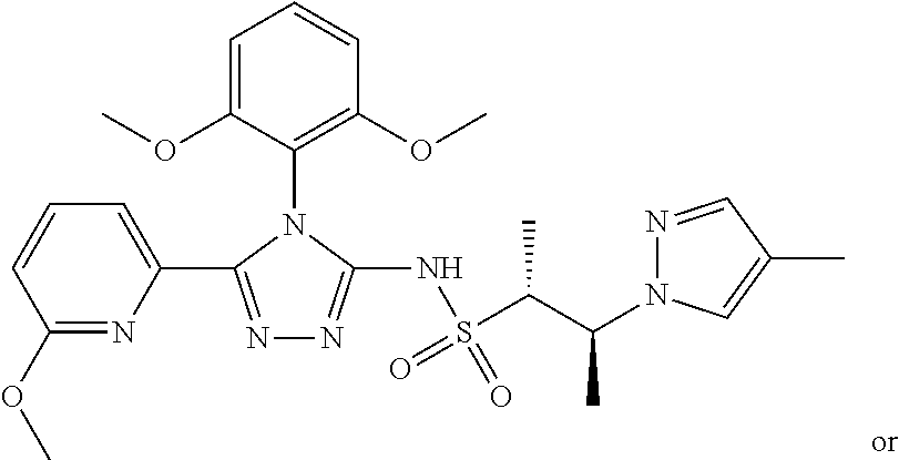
N1=C(C2=CC=CC(OC)=N2)N(C2=C(OC)C=CC=C2OC)C(NS(C(C(C)N2N=CC(C)=C2)C)(=O)=O)=N1
